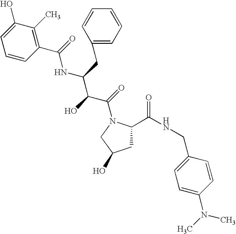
C1C(C(NCC2=CC=C(N(C)C)C=C2)=O)N(C(=O)C(C(NC(=O)C2=C(C)C(O)=CC=C2)CC2=CC=CC=C2)O)CC1O
